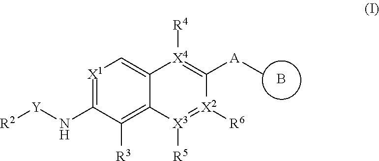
[X1]1=C(N[Y][R2])C([R3])=C2C(=C1)[X4]([R4])=C([A]C)[X2]([R6])=[X3]2[R5].B
